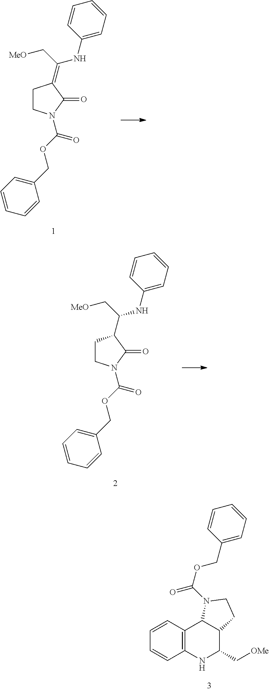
C1CN(C(OCC2=CC=CC=C2)=O)C(=O)C1=C(C[MeO])NC1=CC=CC=C1.C1CN(C(OCC2=CC=CC=C2)=O)C(=O)C1C(C[MeO])NC1=CC=CC=C1.C1=CC2=C(C=C1)NC(C[OMe])C1C2N(C(OCC2=CC=CC=C2)=O)CC1
